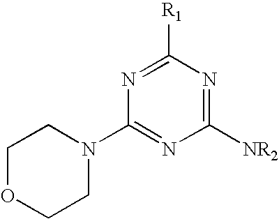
C1OCCN(C2=NC([NR2])=NC([R1])=N2)C1
